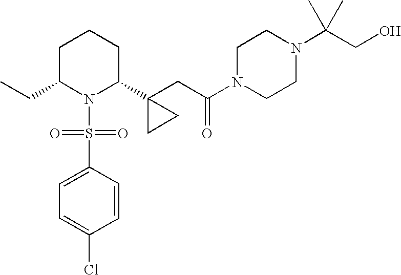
C1C(CC)N(S(=O)(=O)C2=CC=C(Cl)C=C2)C(C2(CC(=O)N3CCN(C(CO)(C)C)CC3)CC2)CC1
